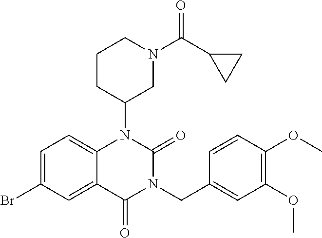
C1=C(Br)C=C2C(=C1)N(C1CN(C(C3CC3)=O)CCC1)C(=O)N(CC1=CC(OC)=C(OC)C=C1)C2=O
